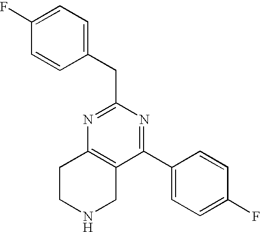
C1=C(F)C=CC(CC2=NC3=C(C(C4=CC=C(F)C=C4)=N2)CNCC3)=C1
